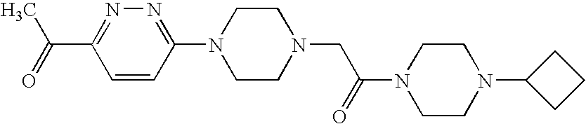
N1=C(C(=O)C)C=CC(N2CCN(CC(N3CCN(C4CCC4)CC3)=O)CC2)=N1
